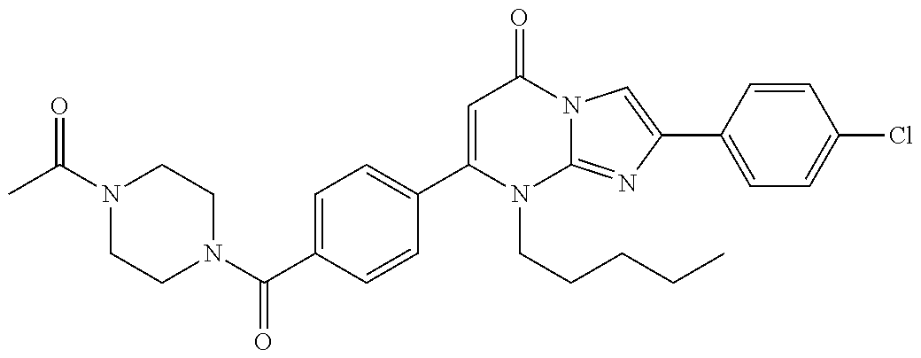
C1(C(N2CCN(C(C)=O)CC2)=O)=CC=C(C2=CC(=O)N3C(=NC(C4=CC=C(Cl)C=C4)=C3)N2CCCCC)C=C1
